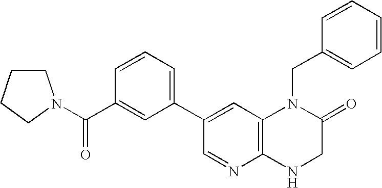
C1=CC(C(=O)N2CCCC2)=CC(C2=CC3=C(N=C2)NCC(=O)N3CC2=CC=CC=C2)=C1
